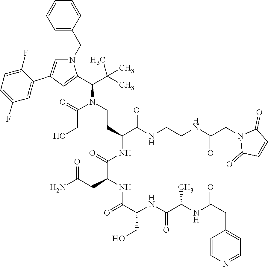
C1=CC(CN2C=C(C3=CC(F)=CC=C3F)C=C2C(C(C)(C)C)N(CCC(C(=O)NCCNC(CN2C(=O)C=CC2=O)=O)NC(C(CC(=O)N)NC(=O)C(CO)NC(C(NC(CC2=CC=NC=C2)=O)C)=O)=O)C(CO)=O)=CC=C1
